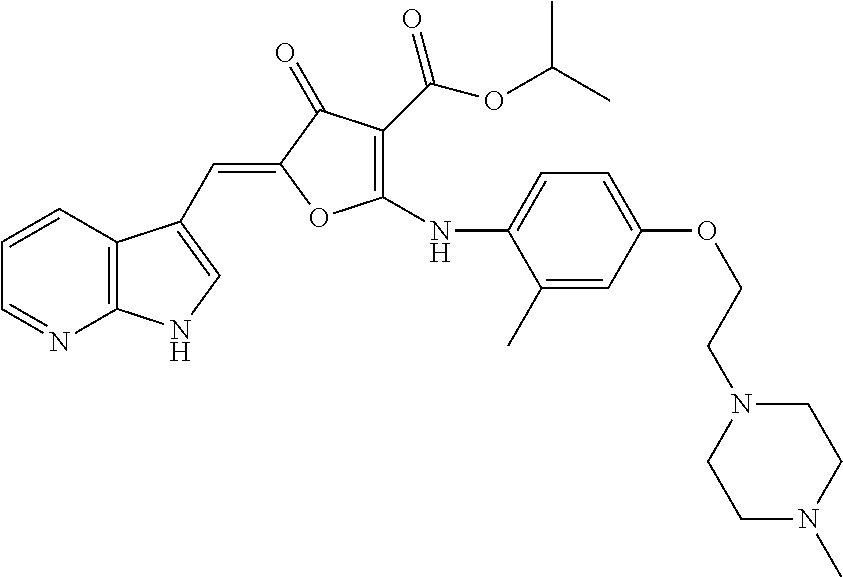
C1=CC2=C(N=C1)NC=C2C=C1C(=O)C(C(OC(C)C)=O)=C(NC2=CC=C(OCCN3CCN(C)CC3)C=C2C)O1
